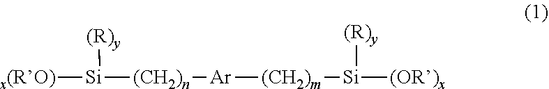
[x(RO)][Si]([(CH2)n][Ar][(CH2)m][Si]([(OR)x])[(R)y])[(R)y]
